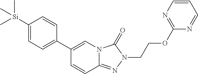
C1([Si](C)(C)C)=CC=C(C2=CN3C(=NN(CCOC4=NC=CC=N4)C3=O)C=C2)C=C1
